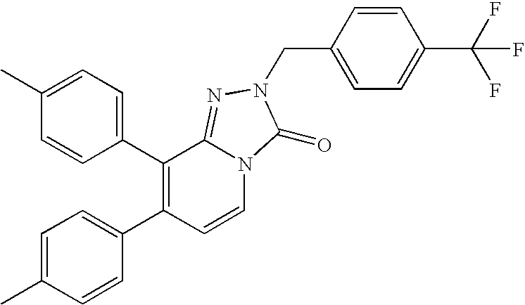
C1(C)=CC=C(C2=C(C3=CC=C(C)C=C3)C=CN3C2=NN(CC2=CC=C(C(F)(F)F)C=C2)C3=O)C=C1
